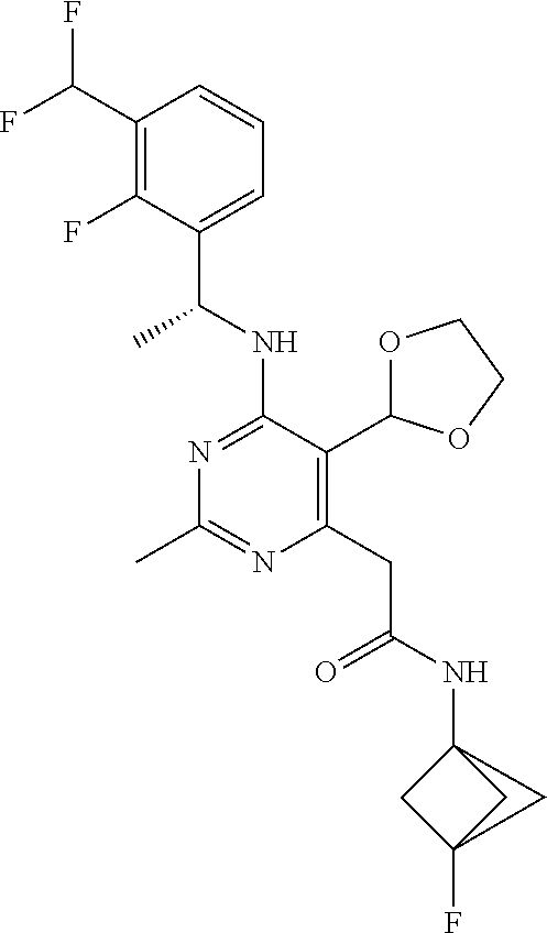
N1=C(NC(C)C2=CC=CC(C(F)F)=C2F)C(C2OCCO2)=C(CC(=O)NC23CC(F)(C2)C3)N=C1C
